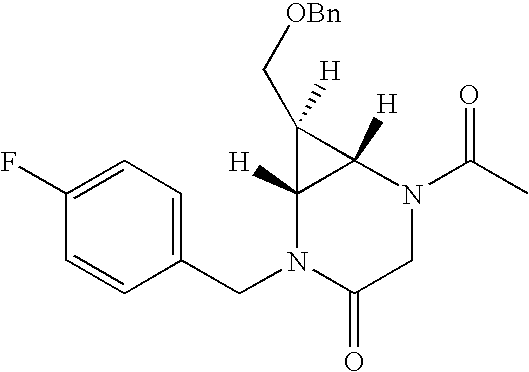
C1(CN2C(=O)CN(C(C)=O)C3([H])C2([H])C3(C[OBn])[H])=CC=C(F)C=C1
